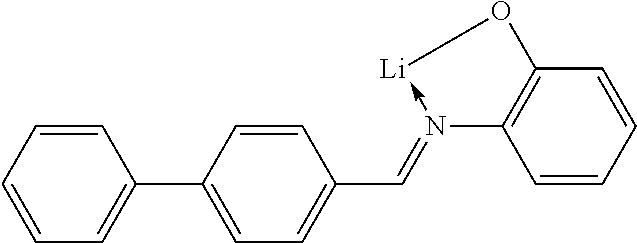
C1=CC=CC=C1C1=CC=C(C=N2->[Li]OC3=C2C=CC=C3)C=C1
